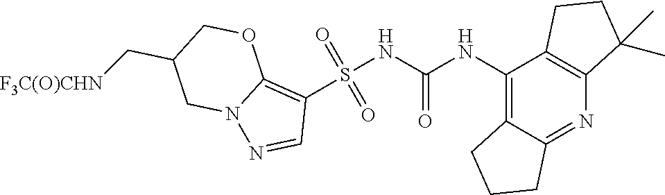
S(NC(NC1=C2C(=NC3=C1CCC3(C)C)CCC2)=O)(C1=C2N(N=C1)CC(C[F3C(O)CHN])CO2)(=O)=O
